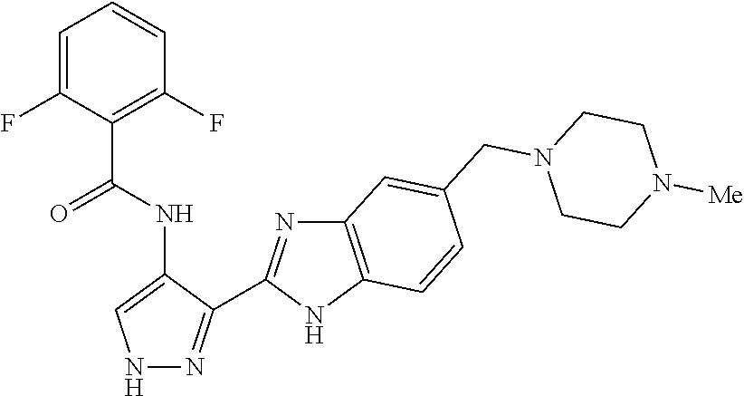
C1=C(F)C(C(NC2=CNN=C2C2=NC3=C(N2)C=CC(CN2CCN([Me])CC2)=C3)=O)=C(F)C=C1
